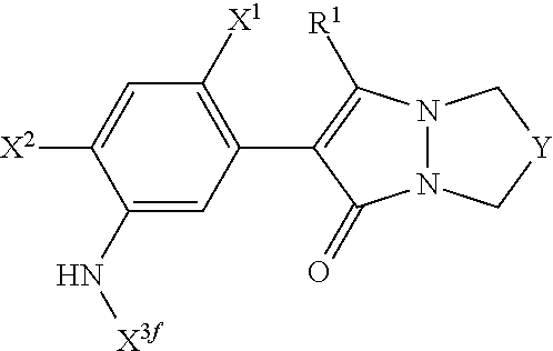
C1=C(N[X3f])C([X2])=CC([X1])=C1C1=C([R1])N2N(C1=O)C[Y]C2
